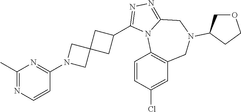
C1(C)=NC=CC(N2CC3(C2)CC(C2=NN=C4N2C2=C(CN(C5COCC5)C4)C=C(Cl)C=C2)C3)=N1
